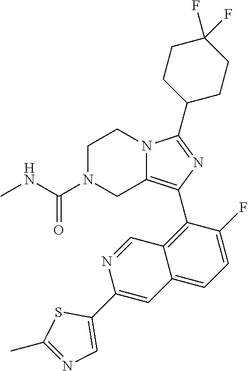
C1N(C(NC)=O)CC2=C(C3=C4C(=CC=C3F)C=C(C3=CN=C(C)S3)N=C4)N=C(C3CCC(F)(F)CC3)N2C1
